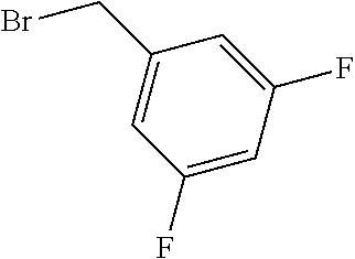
BrCC1=CC(F)=CC(F)=C1
